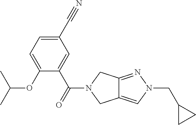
C12=CN(CC3CC3)N=C1CN(C(C1=CC(C#N)=CC=C1OC(C)C)=O)C2
